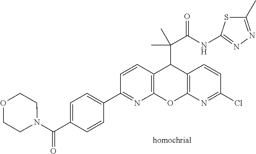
N1(C(C2=CC=C(C3=NC4=C(C=C3)C(C(C(NC3=NN=C(C)S3)=O)(C)C)C3=C(O4)N=C(Cl)C=C3)C=C2)=O)CCOCC1
